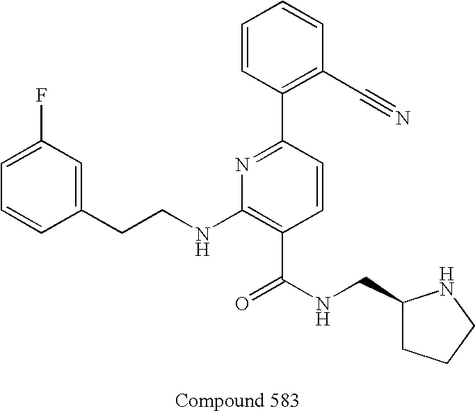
C1=CC(CCNC2=C(C(NCC3CCCN3)=O)C=CC(C3=C(C#N)C=CC=C3)=N2)=CC(F)=C1
